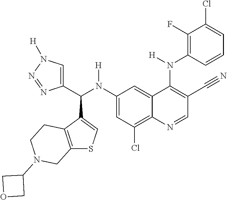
C1(N(C(C2=CN([H])N=N2)C2=CSC3=C2CCN(C2COC2)C3)[H])=CC(Cl)=C2C(=C1)C(N([H])C1=C(F)C(Cl)=CC=C1)=C(C#N)C=N2
